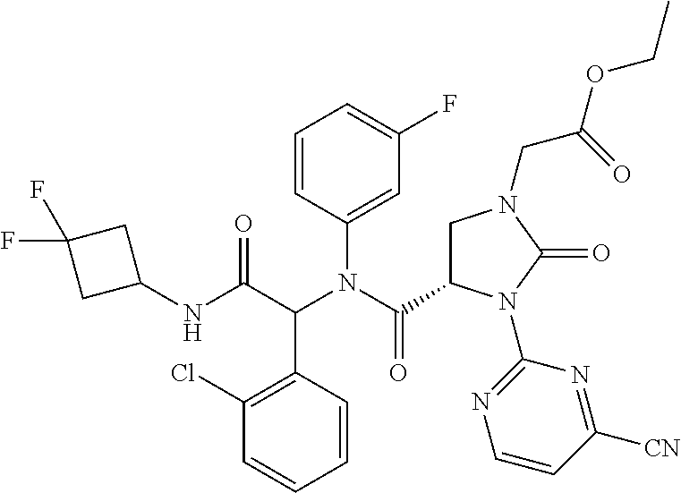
C1=CC(N(C(=O)C2CN(CC(OCC)=O)C(=O)N2C2=NC=CC([CN])=N2)C(C(NC2CC(F)(F)C2)=O)C2=C(Cl)C=CC=C2)=CC(F)=C1
